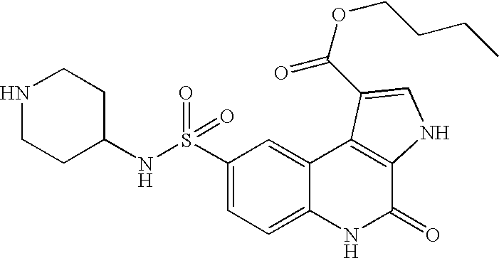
N(S(C1=CC=C2C(=C1)C1=C(C(=O)N2)NC=C1C(OCCCC)=O)(=O)=O)C1CCNCC1
